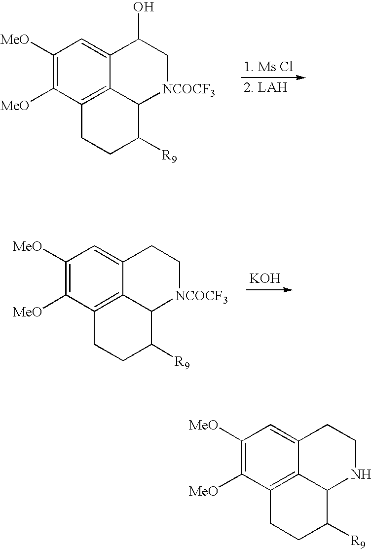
C1([MeO])=C([MeO])C2=C3C(=C1)CCNC3C([R9])CC2.C1([MeO])=C([MeO])C2=C3C(=C1)C(O)C[NCOCF3]C3C([R9])CC2.[1. Ms Cl].C1([MeO])=C([MeO])C2=C3C(=C1)CC[NCOCF3]C3C([R9])CC2.[KOH]
